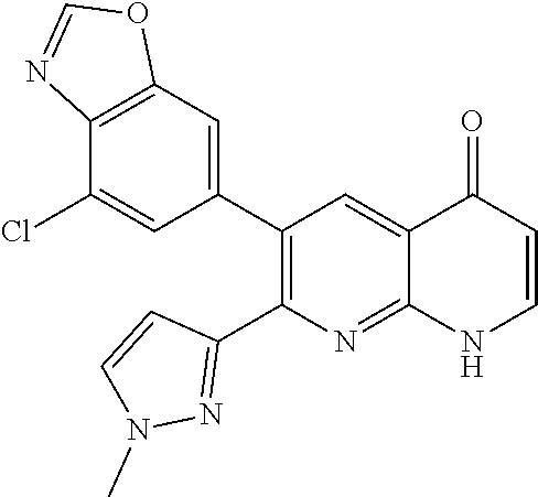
C12=C(C=C(C3=C(C4=NN(C)C=C4)N=C4C(=C3)C(=O)C=CN4)C=C1Cl)OC=N2
